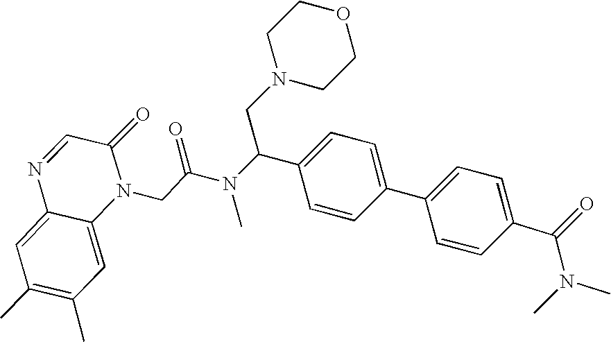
C1=NC2=CC(C)=C(C)C=C2N(CC(N(C(C2=CC=C(C3=CC=C(C(=O)N(C)C)C=C3)C=C2)CN2CCOCC2)C)=O)C1=O
